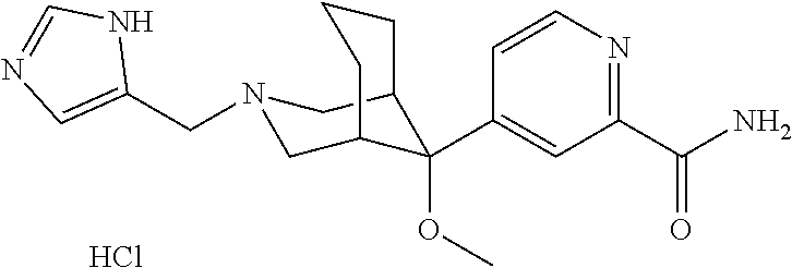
C1(C(N)=O)=NC=CC(C2(OC)C3CN(CC4=CN=CN4)CC2CCC3)=C1.Cl
